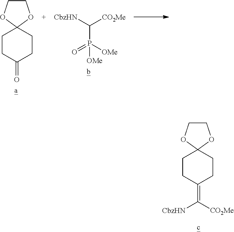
C1CC(=O)CCC12OCCO2.C([CO2Me])([CbzHN])P([OMe])(=O)[OMe].C1CC(=C([CO2Me])[CbzHN])CCC12OCCO2
